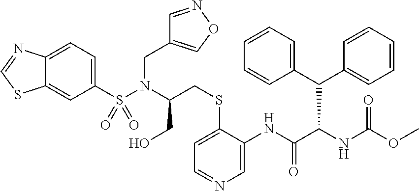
C1(S(N(C(CO)CSC2=CC=NC=C2NC(C(NC(OC)=O)C(C2=CC=CC=C2)C2=CC=CC=C2)=O)CC2=CON=C2)(=O)=O)=CC=C2C(=C1)SC=N2
